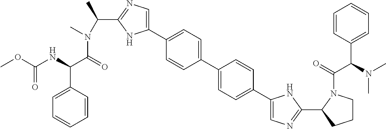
C1=CC(C2=CC=C(C3=CN=C(C4CCCN4C(C(C4=CC=CC=C4)N(C)C)=O)N3)C=C2)=CC=C1C1=CN=C(C(N(C)C(C(C2=CC=CC=C2)NC(=O)OC)=O)C)N1
